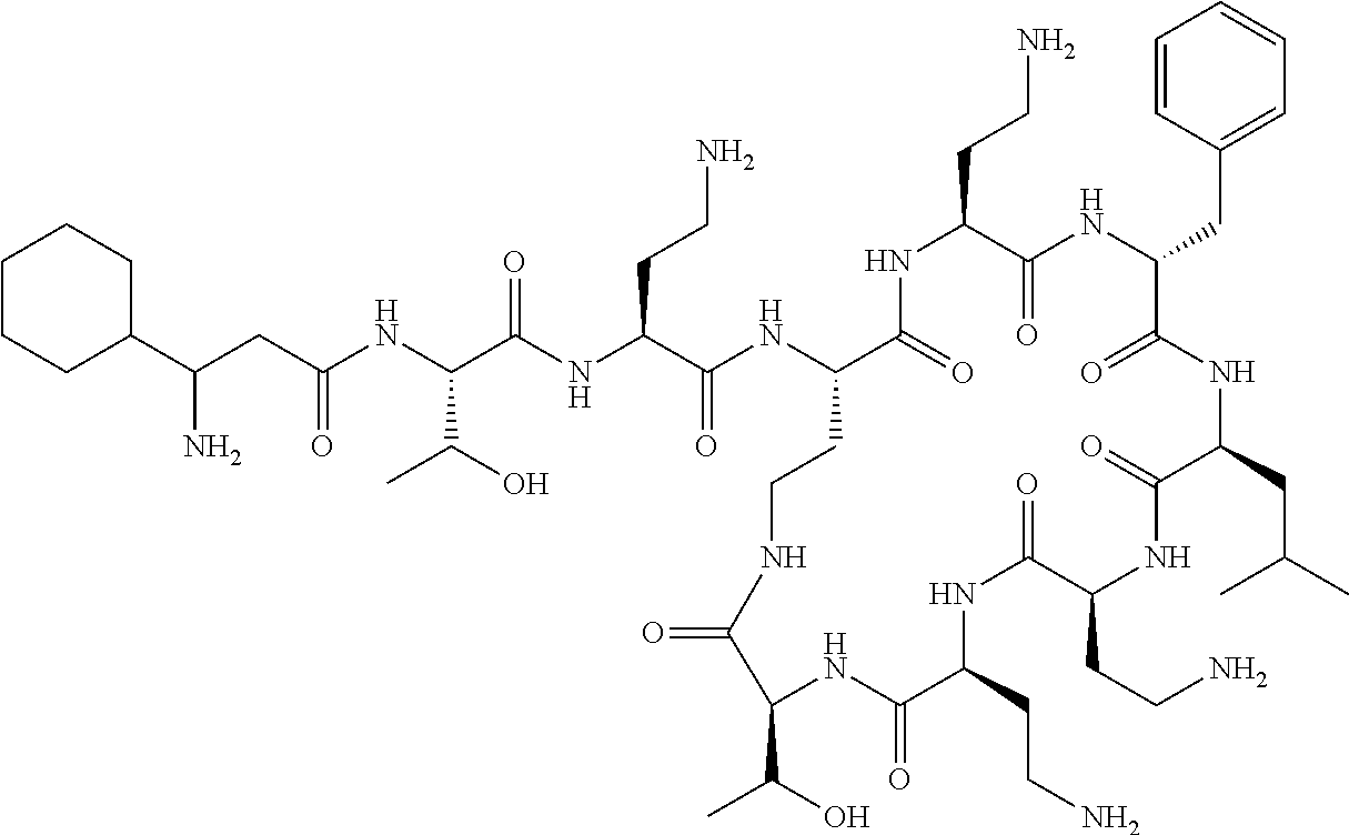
C(CC(NC(C(NC(C(NC1C(=O)NC(CCN)C(=O)NC(CC2=CC=CC=C2)C(=O)NC(CC(C)C)C(=O)NC(CCN)C(=O)NC(CCN)C(=O)NC(C(O)C)C(=O)NCC1)=O)CCN)=O)C(O)C)=O)(C1CCCCC1)N
